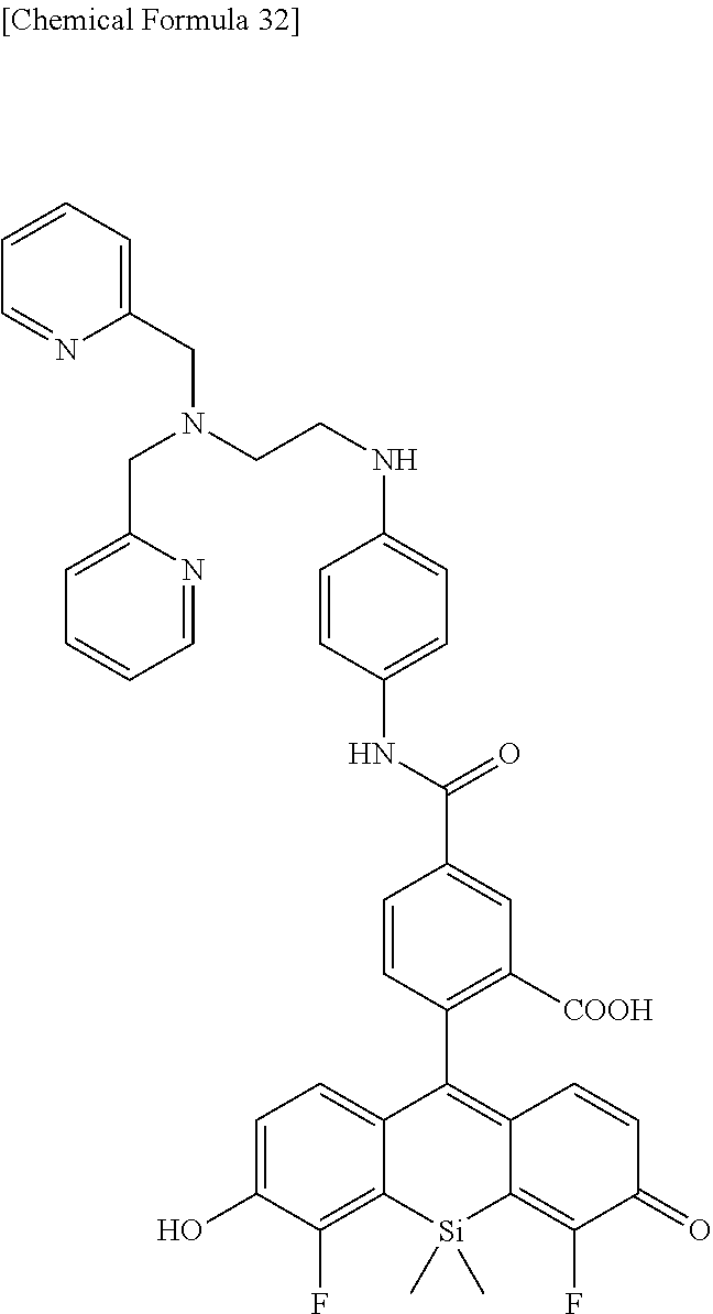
C1=CC(C2=C3C(=C(F)C(=O)C=C3)[Si](C)(C)C3=C(F)C(O)=CC=C23)=C([COOH])C=C1C(NC1=CC=C(NCCN(CC2=CC=CC=N2)CC2=CC=CC=N2)C=C1)=O
